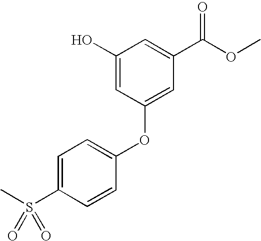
OC1=CC(OC2=CC=C(S(C)(=O)=O)C=C2)=CC(C(OC)=O)=C1
